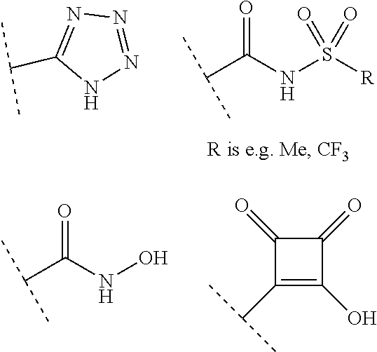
N1=NNC(C(C)C)=N1.C(C(NS([R])(=O)=O)=O)(C)C.C(C(NO)=O)(C)C.C1(=O)C(C(C)C)=C(O)C1=O
